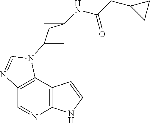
C1=NC2=C(C3=C1N=CN3C13CC(NC(CC4CC4)=O)(C1)C3)C=CN2
